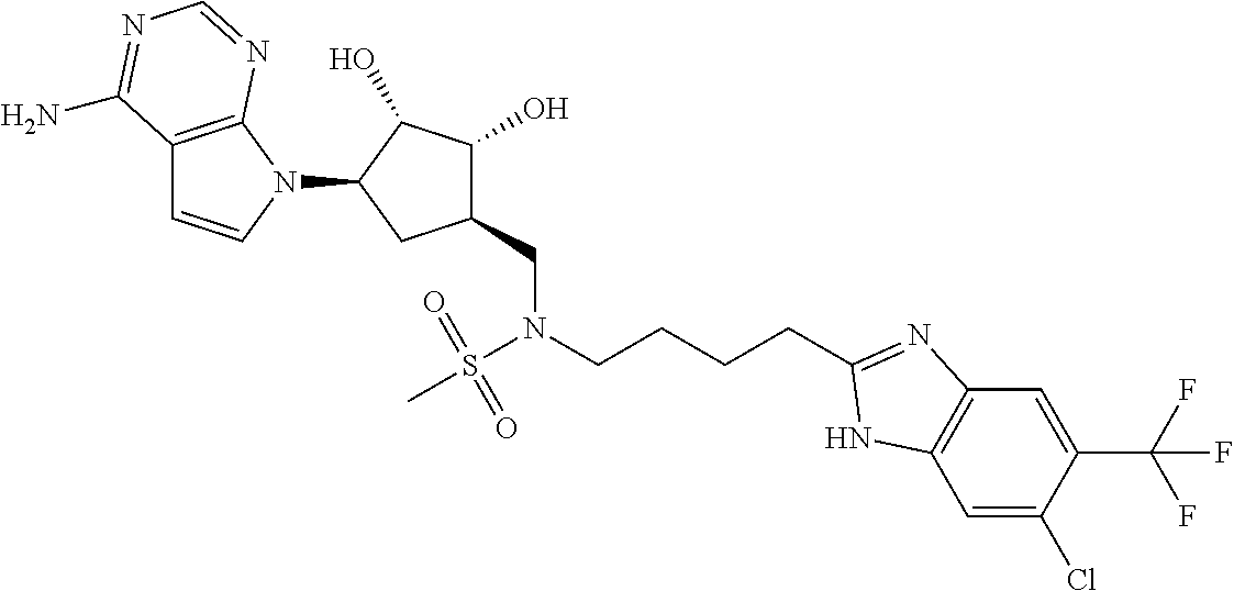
C1=C(Cl)C(C(F)(F)F)=CC2=C1NC(CCCCN(S(C)(=O)=O)CC1C(O)C(O)C(N3C4=C(C=C3)C(N)=NC=N4)C1)=N2
